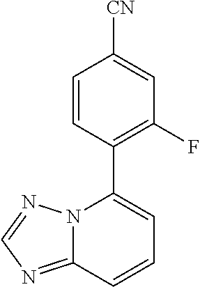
C12=NC=NN1C(C1=C(F)C=C([CN])C=C1)=CC=C2
